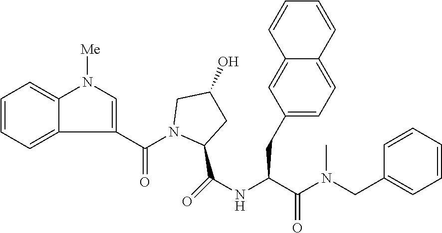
C1=CC=C2C(C(N3C(C(=O)NC(CC4=CC=C5C(=C4)C=CC=C5)C(N(CC4=CC=CC=C4)C)=O)CC(O)C3)=O)=CN([Me])C2=C1
